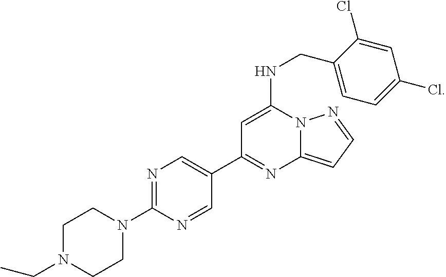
C1CN(CC)CCN1C1=NC=C(C2=NC3=CC=NN3C(NCC3=CC=C(Cl)C=C3Cl)=C2)C=N1
